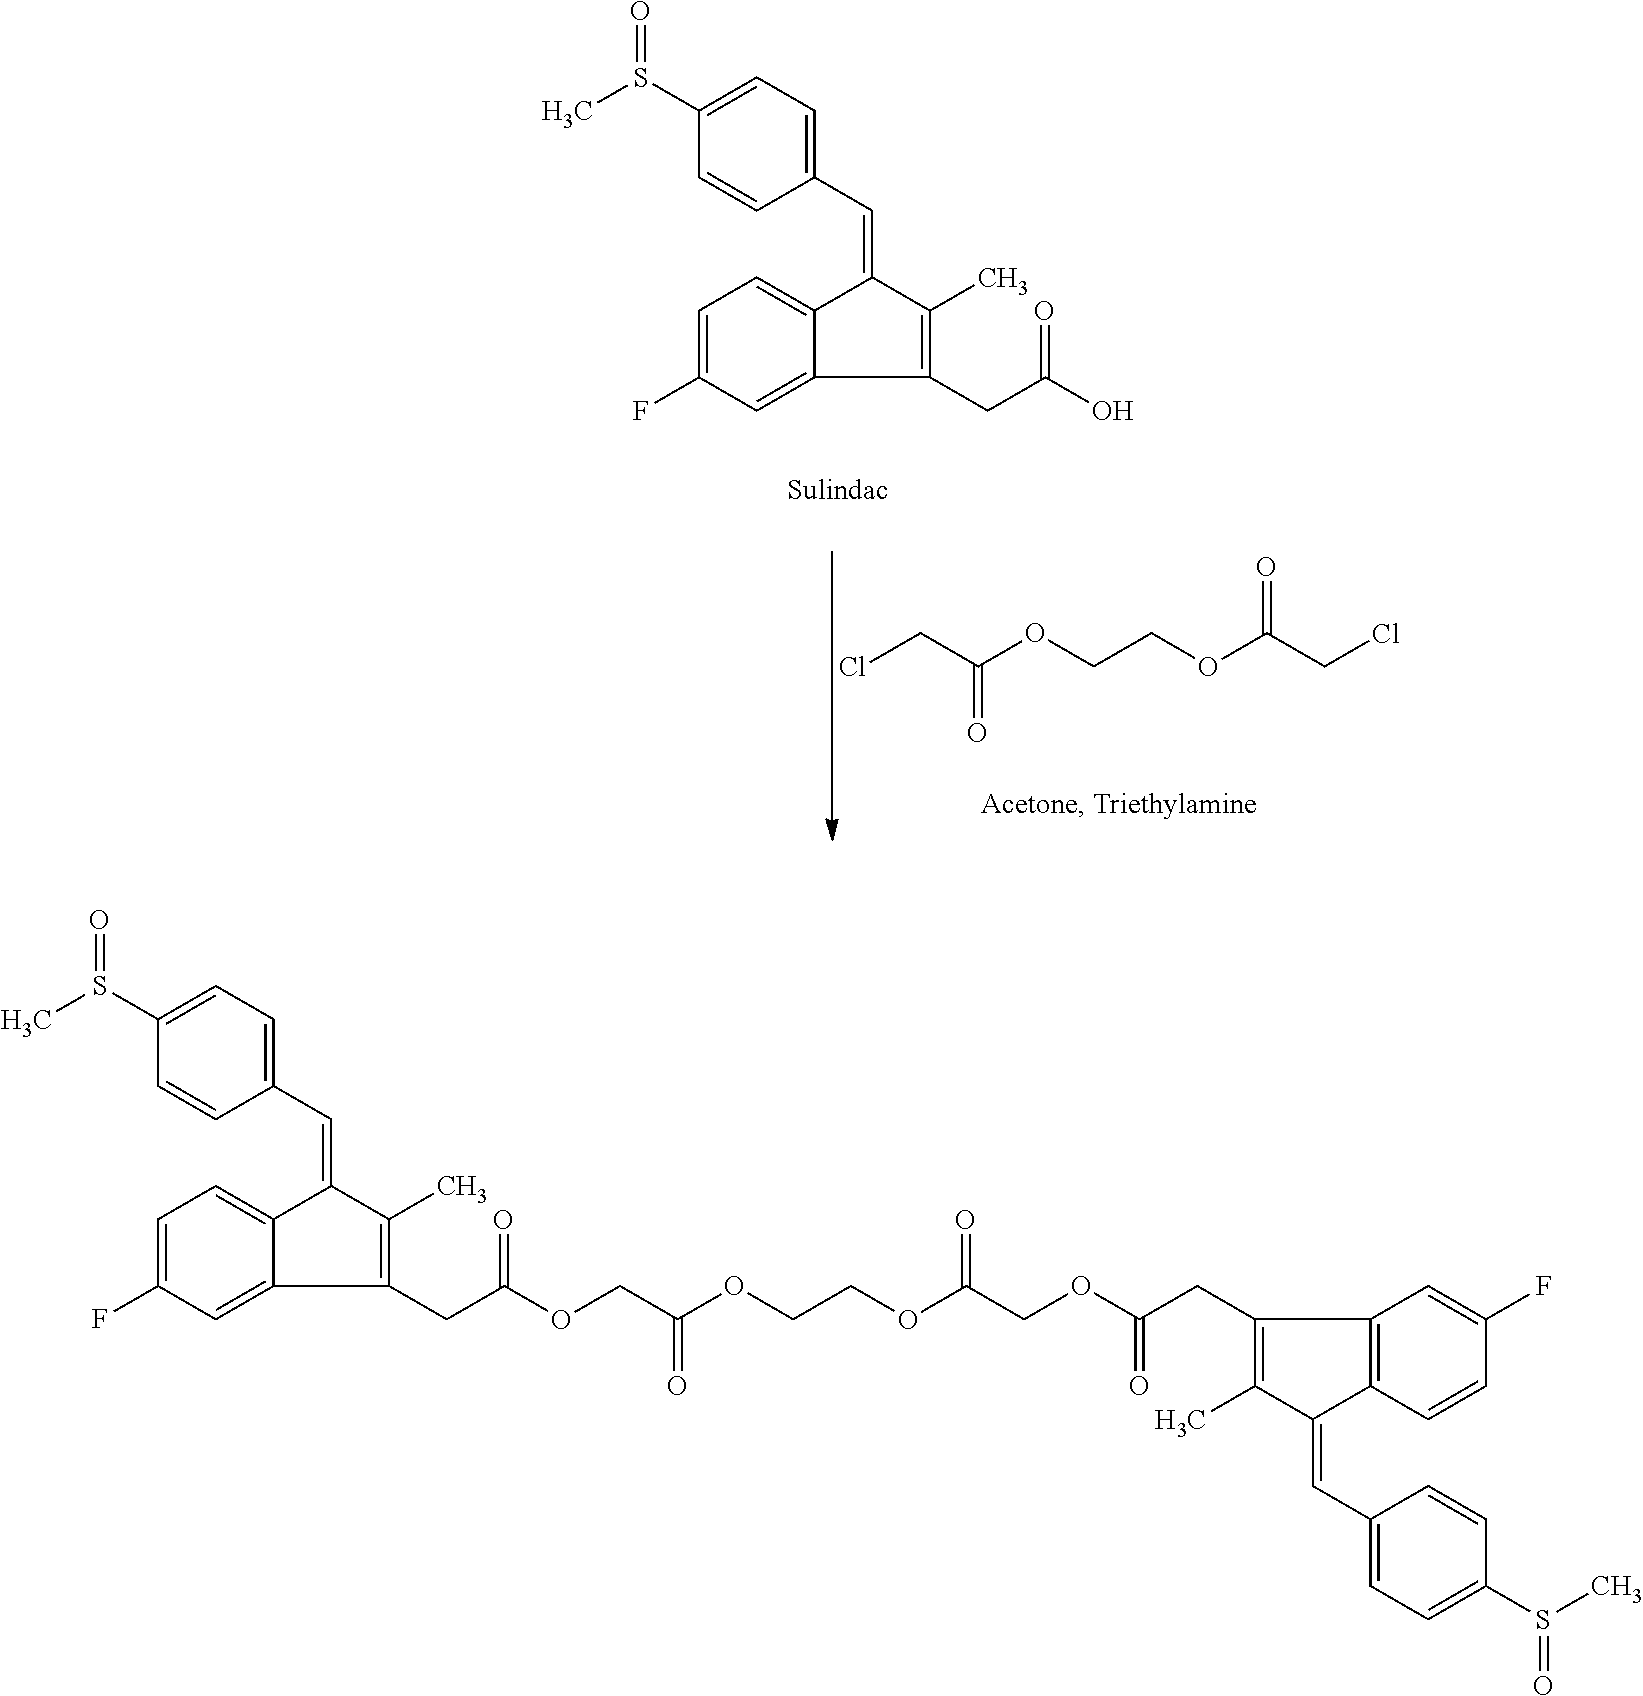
ClCC(OCCOC(CCl)=O)=O.C1(C=C2C(C)=C(CC(O)=O)C3=CC(F)=CC=C23)=CC=C(S(C)=O)C=C1.C1(C=C2C(C)=C(CC(OCC(OCCOC(COC(CC3=C(C)C(=CC4=CC=C(S(C)=O)C=C4)C4=C3C=C(F)C=C4)=O)=O)=O)=O)C3=CC(F)=CC=C23)=CC=C(S(C)=O)C=C1
